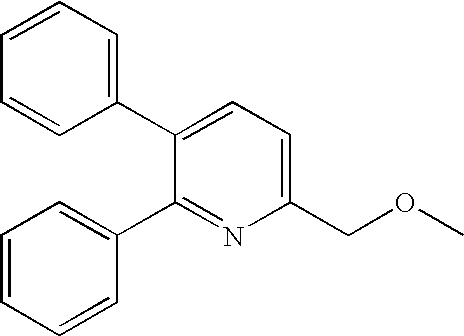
C1=CC=C(C2=CC=C(COC)N=C2C2=CC=CC=C2)C=C1
